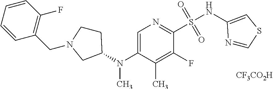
C1=CC=CC(CN2CCC(N(C3=CN=C(S(NC4=CSC=N4)(=O)=O)C(F)=C3C)C)C2)=C1F.[CF3CO2H]
